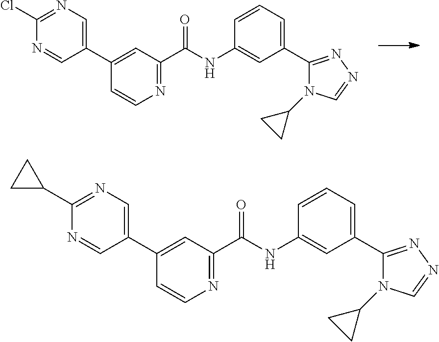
C1(C2=CN=C(Cl)N=C2)=CC(C(NC2=CC(C3=NN=CN3C3CC3)=CC=C2)=O)=NC=C1.C1(C2=CN=C(C3CC3)N=C2)=CC(C(NC2=CC(C3=NN=CN3C3CC3)=CC=C2)=O)=NC=C1
